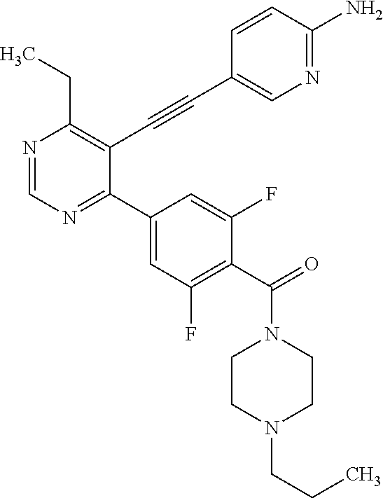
N1=CN=C(C2=CC(F)=C(C(=O)N3CCN(CCC)CC3)C(F)=C2)C(C#CC2=CN=C(N)C=C2)=C1CC
